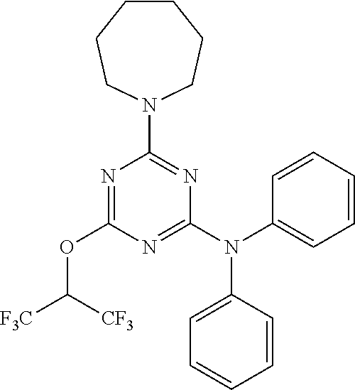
N1=C(N(C2=CC=CC=C2)C2=CC=CC=C2)N=C(N2CCCCCC2)N=C1OC([F3C])[CF3]
